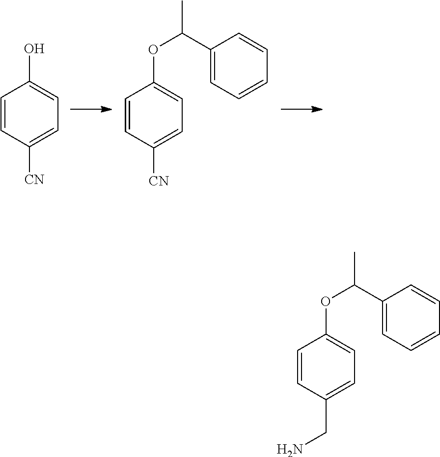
C1=CC([CN])=CC=C1O.C1=CC([CN])=CC=C1OC(C1=CC=CC=C1)C.C1=CC(CN)=CC=C1OC(C1=CC=CC=C1)C
